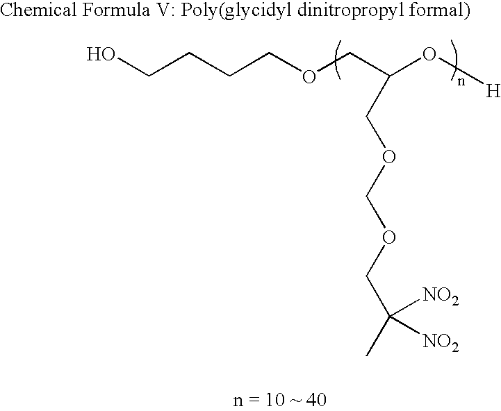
OCCCCOCC(O[H])COCOCC(C)([NO2])[NO2]
